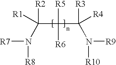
N(C([R1])([R2])C([R5])([R6])C([R3])([R4])N([R10])[R9])([R7])[R8]
